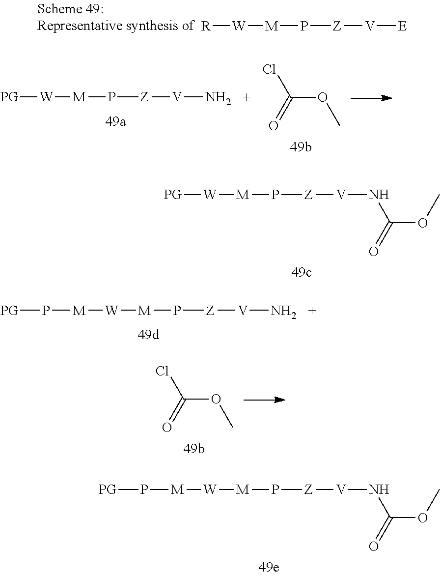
[R][W][M]P[Z][V][E].[PG][W][M]P[Z][V]N.C(OC)(=O)Cl.[PG][W][M]P[Z][V]NC(OC)=O.[M]([W][M]P[Z][V]N)P[PG].C(OC)(=O)Cl.[M]([W][M]P[Z][V]NC(OC)=O)P[PG]
